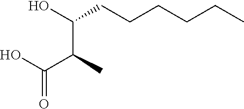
C(CCCCCC)(O)C(C)C(O)=O
